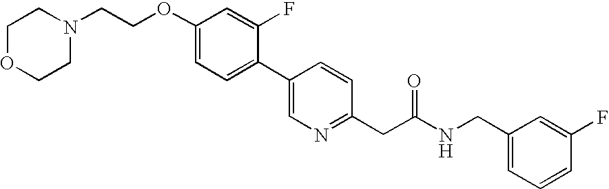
C1OCCN(CCOC2=CC=C(C3=CN=C(CC(NCC4=CC=CC(F)=C4)=O)C=C3)C(F)=C2)C1
